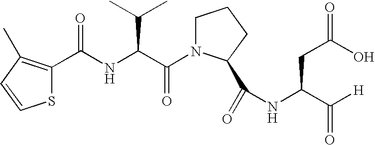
S1C(C(NC(C(N2CCCC2C(=O)NC(CC(O)=O)C([H])=O)=O)C(C)C)=O)=C(C)C=C1
